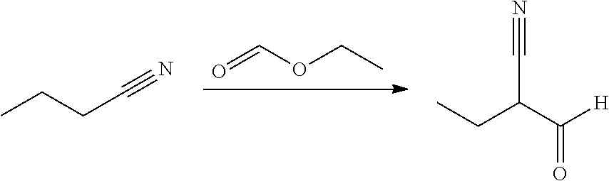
O=COCC.CCCC#N.CCC(C([H])=O)C#N
